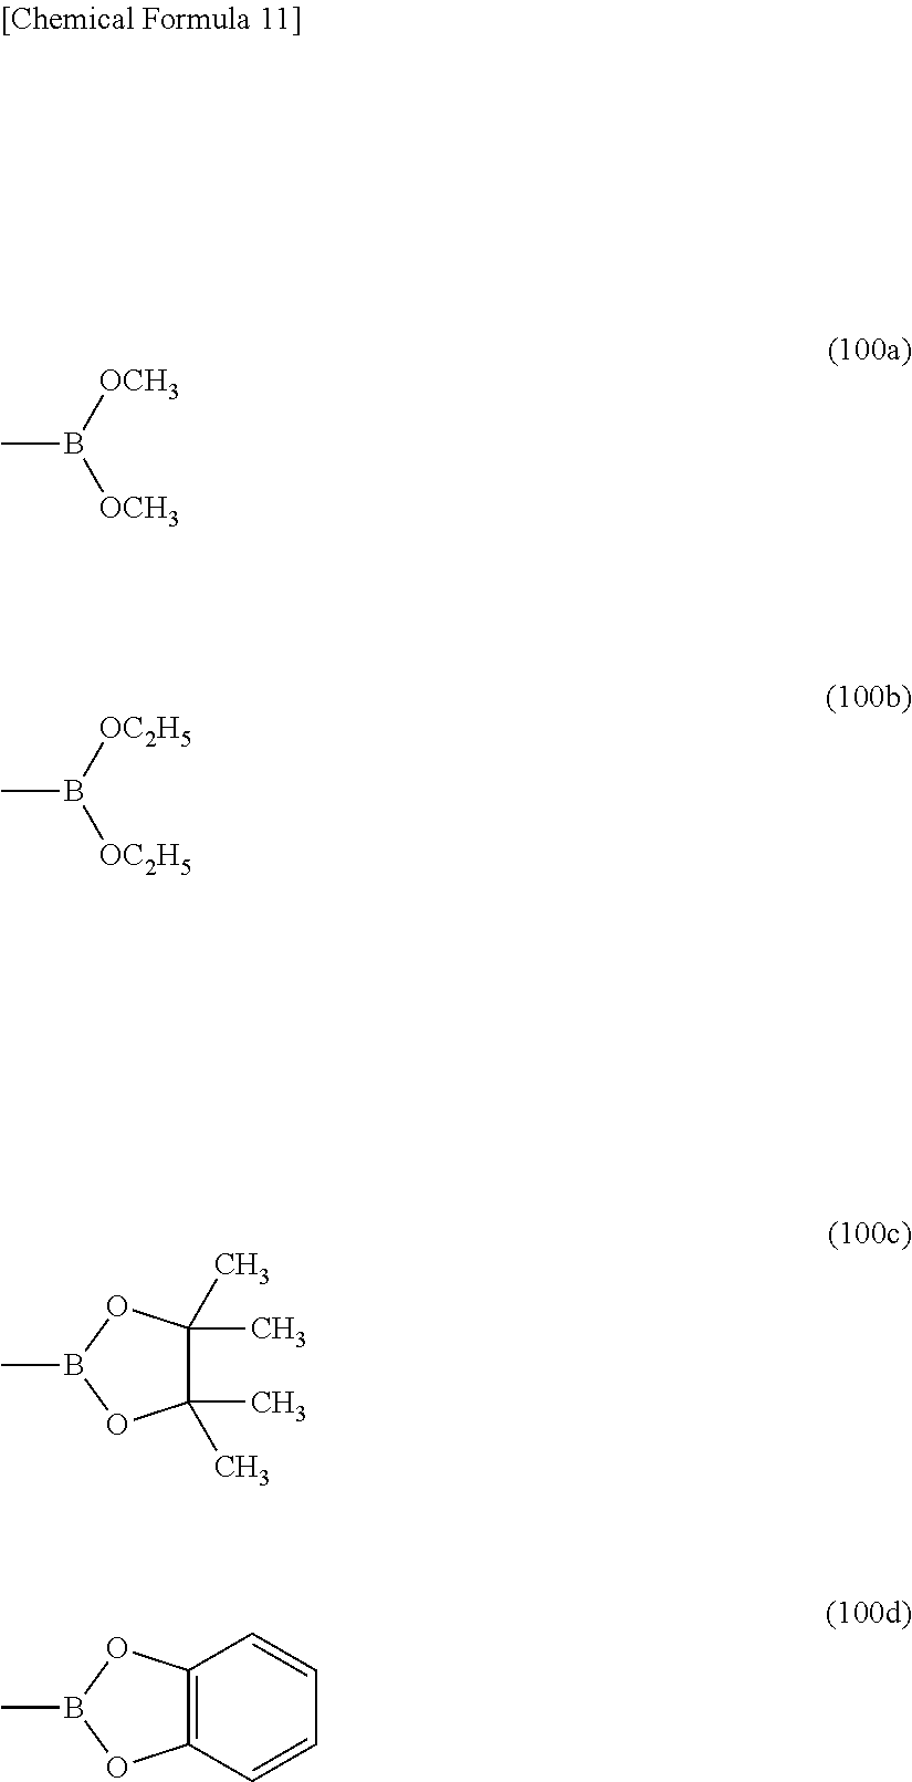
[OCH3]B([OCH3])C.[OC2H5]B([OC2H5])C.C1(C)(C)C(C)(C)OB(C)O1.C12=C(OB(C)O1)C=CC=C2
